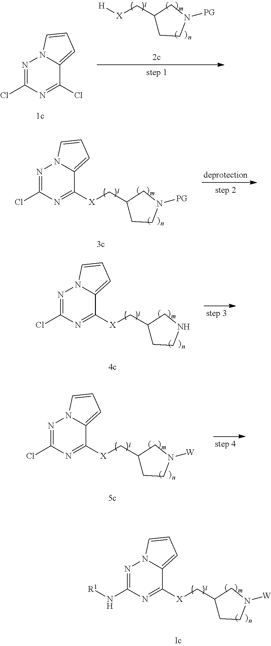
N1=C(Cl)N=C(Cl)C2=CC=CN12.C1(C[X][H])CCN([PG])C1.N1=C(Cl)N=C([X]CC2CCN([PG])C2)C2=CC=CN12.N1=C(Cl)N=C([X]CC2CCN([W])C2)C2=CC=CN12.N1=C(Cl)N=C([X]CC2CCNC2)C2=CC=CN12.N1=C(N[R1])N=C([X]CC2CCN([W])C2)C2=CC=CN12
